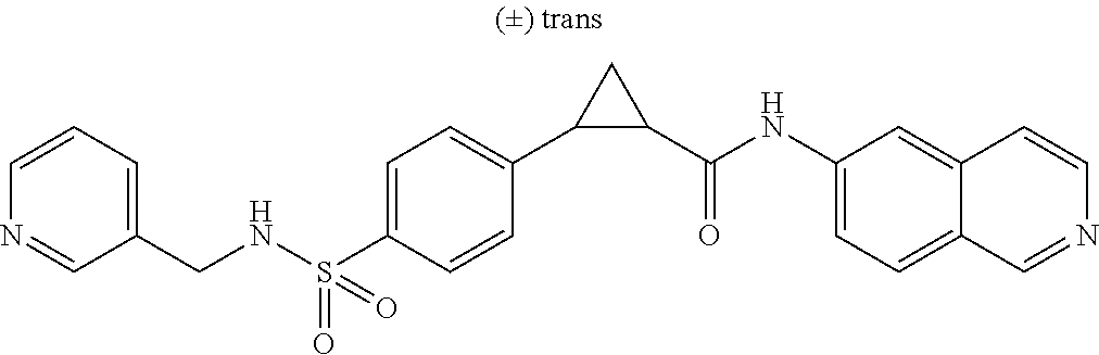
N(S(C1=CC=C(C2C(C(NC3=CC=C4C(=C3)C=CN=C4)=O)C2)C=C1)(=O)=O)CC1=CC=CN=C1
